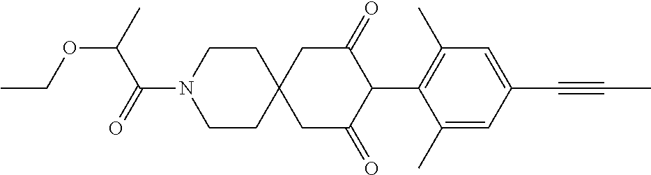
C1CN(C(=O)C(OCC)C)CCC12CC(=O)C(C1=C(C)C=C(C#CC)C=C1C)C(=O)C2
